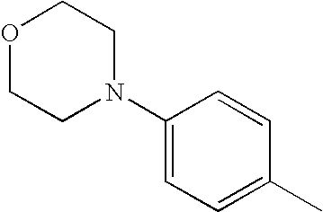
C1N(C2=CC=C(C)C=C2)CCOC1
